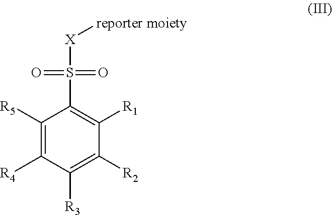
C1([R5])=C([R4])C([R3])=C([R2])C([R1])=C1S([X][reporter moiety])(=O)=O
